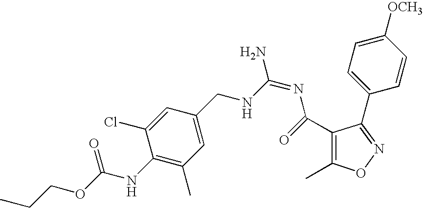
C1(NC(OCCC)=O)=C(C)C=C(CNC(=NC(=O)C2=C(C)ON=C2C2=CC=C([OCH3])C=C2)N)C=C1Cl
